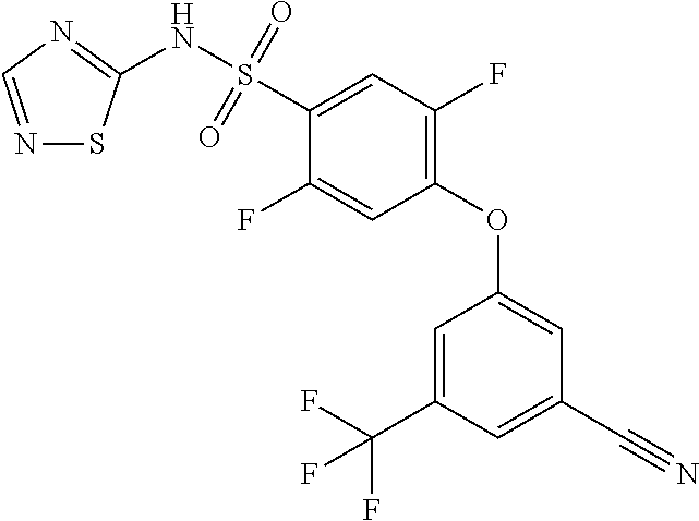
N1=CN=C(NS(C2=CC(F)=C(OC3=CC(C#N)=CC(C(F)(F)F)=C3)C=C2F)(=O)=O)S1
